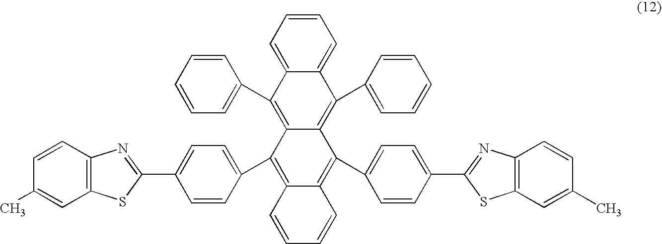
C12=C(C=CC(C)=C1)N=C(C1=CC=C(C3=C4C(=C(C5=CC=C(C6=NC7=C(S6)C=C(C)C=C7)C=C5)C5=C(C6=CC=CC=C6)C6=CC=CC=C6C(C6=CC=CC=C6)=C53)C=CC=C4)C=C1)S2
